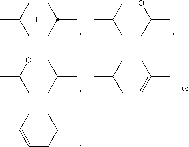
CC1=CCC(C)CC1.CC1OCC(C)CC1.CC1CCC(C)=CC1.CC1CCC(C)CC1.[H].CC1COC(C)CC1
